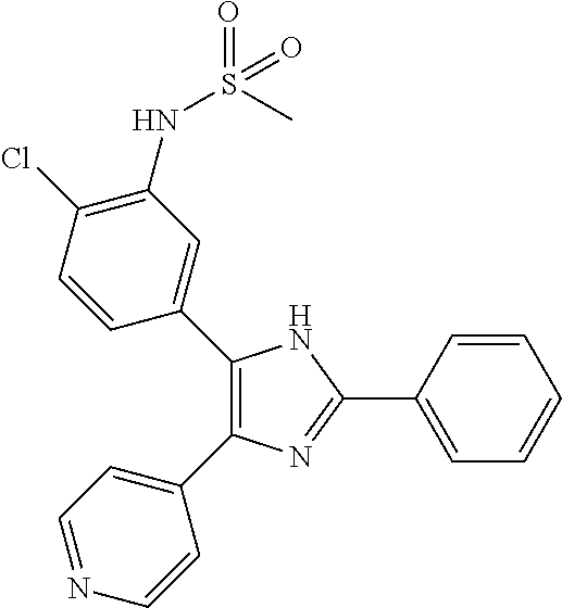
C1(C2=CC(NS(C)(=O)=O)=C(Cl)C=C2)=C(C2=CC=NC=C2)N=C(C2=CC=CC=C2)N1
